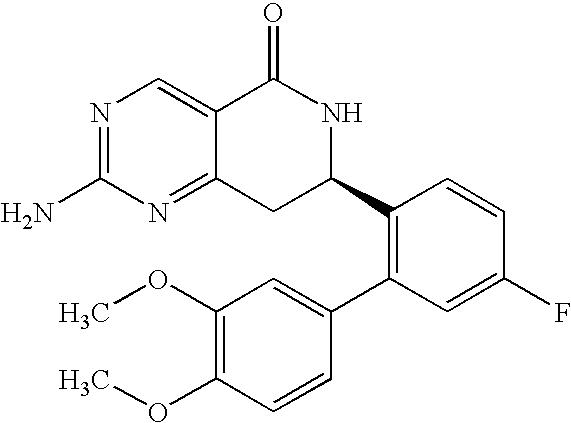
C12=NC(N)=NC=C1C(=O)NC(C1=C(C3=CC(OC)=C(OC)C=C3)C=C(F)C=C1)C2
